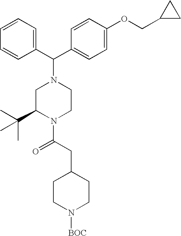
C1=CC=CC(C(N2CC(C(C)(C)C)N(C(CC3CCN([BOC])CC3)=O)CC2)C2=CC=C(OCC3CC3)C=C2)=C1
